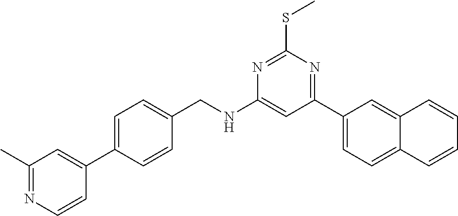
N1=C(SC)N=C(C2=CC=C3C(=C2)C=CC=C3)C=C1NCC1=CC=C(C2=CC(C)=NC=C2)C=C1
